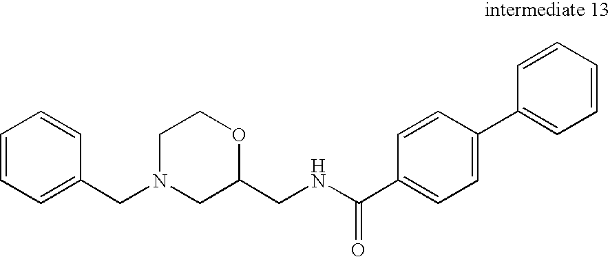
C1N(CC2=CC=CC=C2)CC(CNC(C2=CC=C(C3=CC=CC=C3)C=C2)=O)OC1
